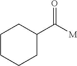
C1CCCC(C(=O)[M])C1
